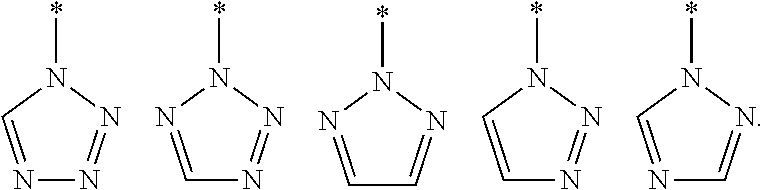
C1=CN(*)N=N1.N1=CN(*)N=N1.C1=NN(*)N=N1.C1=NN(*)N=C1.N1=CN(*)N=C1
